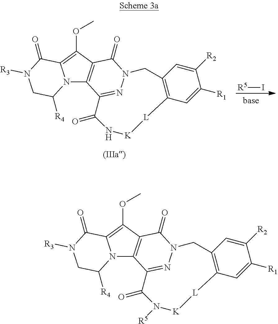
N12C3=C(C(OC)=C1C(=O)N([R3])CC2[R4])C(=O)N1N=C3C(=O)N[K][L]C2=C(C1)C=C([R2])C([R1])=C2.[R5]I.N12C3=C(C(OC)=C1C(=O)N([R3])CC2[R4])C(=O)N1N=C3C(=O)N([R5])[K][L]C2=C(C1)C=C([R2])C([R1])=C2
